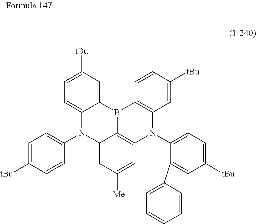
C1=C([tBu])C=C2C(=C1)N(C1=CC=C([tBu])C=C1)C1=CC([Me])=CC3=C1B2C1=C(C=C([tBu])C=C1)N3C1=CC=C([tBu])C=C1C1=CC=CC=C1
